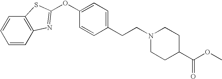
C1=CC=CC2=C1SC(OC1=CC=C(CCN3CCC(C(OC)=O)CC3)C=C1)=N2
